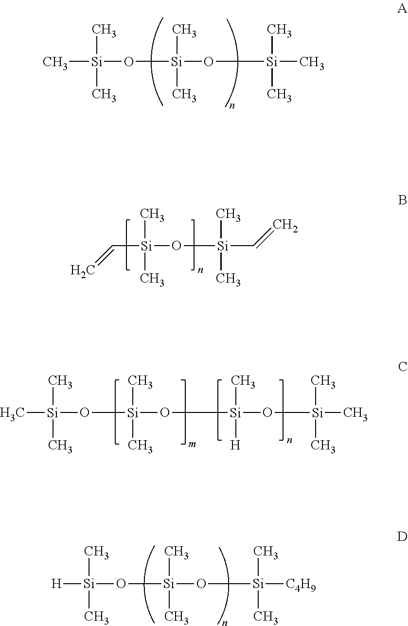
C[Si](O[Si](C)(C)O[Si](C)(C)C)(C)C.C[Si](O[Si](C)(C)O[Si](C)([H])O[Si](C)(C)C)(C)C.C[Si](O[Si](C)(C)O[Si](C)(C)[C4H9])([H])C.C=C[Si](C)(C)O[Si](C)(C)C=C
